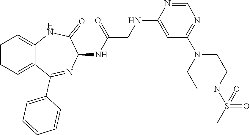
C1=CC=C2C(=C1)NC(=O)C(NC(=O)CNC1=CC(N3CCN(S(C)(=O)=O)CC3)=NC=N1)N=C2C1=CC=CC=C1
